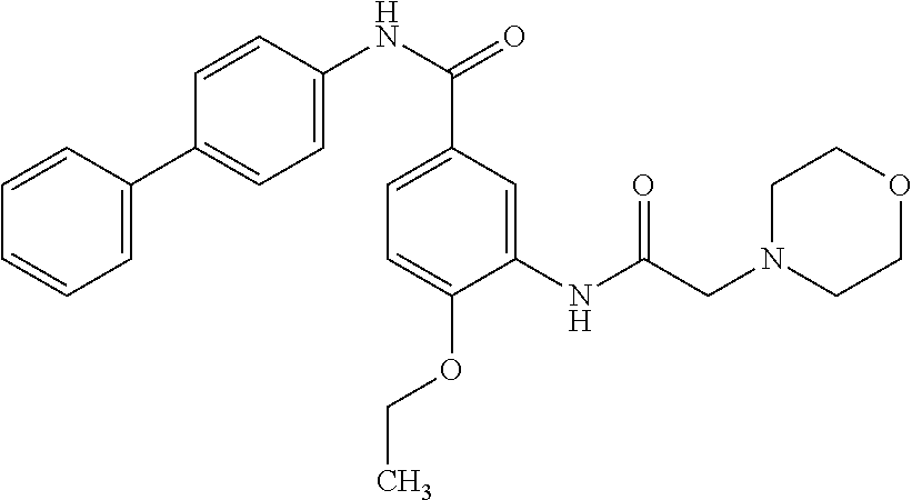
C1=C(C(NC2=CC=C(C3=CC=CC=C3)C=C2)=O)C=C(NC(CN2CCOCC2)=O)C(OCC)=C1
